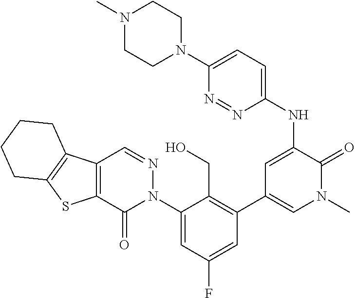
N1(C)CCN(C2=CC=C(NC3=CC(C4=C(CO)C(N5N=CC6=C(C5=O)SC5=C6CCCC5)=CC(F)=C4)=CN(C)C3=O)N=N2)CC1
